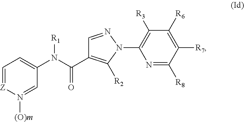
C1=[Z]N([(O)m])=CC(N(C(C2=C([R2])N(C3=C([R3])C([R6])=C([R7])C([R8])=N3)N=C2)=O)[R1])=C1
